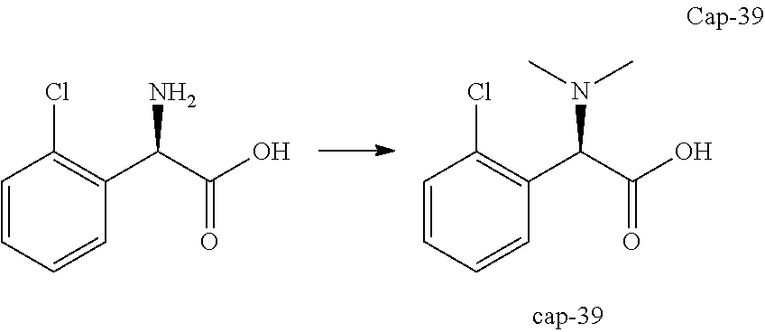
C1=CC=CC(C(C(O)=O)N)=C1Cl.C1=CC=CC(C(C(O)=O)N(C)C)=C1Cl
